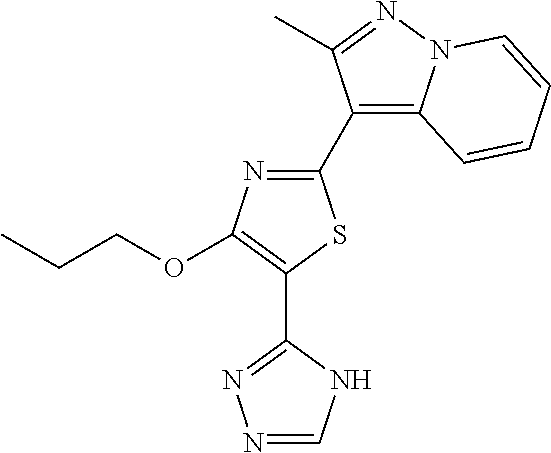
C1(C2=C3N(N=C2C)C=CC=C3)=NC(OCCC)=C(C2=NN=CN2)S1
